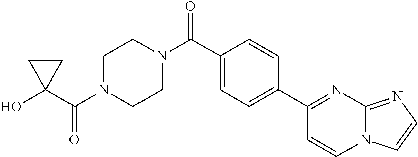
OC1(C(N2CCN(C(=O)C3=CC=C(C4=NC5=NC=CN5C=C4)C=C3)CC2)=O)CC1
